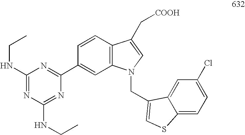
C1(NCC)=NC(NCC)=NC(C2=CC3=C(C=C2)C(C[COOH])=CN3CC2=CSC3=CC=C(Cl)C=C32)=N1
